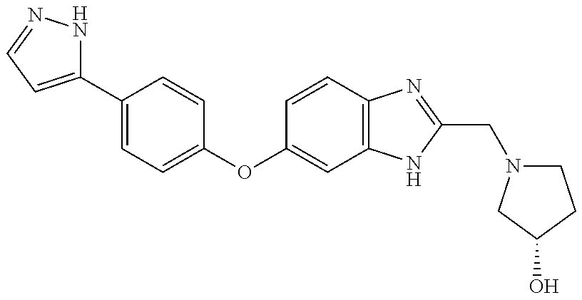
C1(C2=CC=C(OC3=CC4=C(C=C3)N=C(CN3CCC(O)C3)N4)C=C2)=CC=NN1
